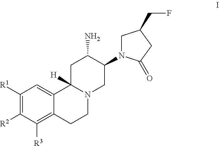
C1([R1])=C([R2])C([R3])=C2C(=C1)C1([H])N(CC2)CC(N2CC(CF)CC2=O)C(N)C1
